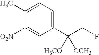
C1(C)=CC=C(C(CF)([H3CO])[OCH3])C=C1[O2N]
